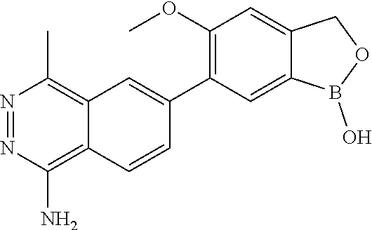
C12=C(C)N=NC(N)=C1C=CC(C1=C(OC)C=C3C(=C1)B(O)OC3)=C2
